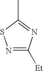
N1=C([Et])N=C(C)S1
